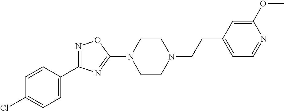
N1=C(C2=CC=C(Cl)C=C2)N=C(N2CCN(CCC3=CC=NC(OC)=C3)CC2)O1
